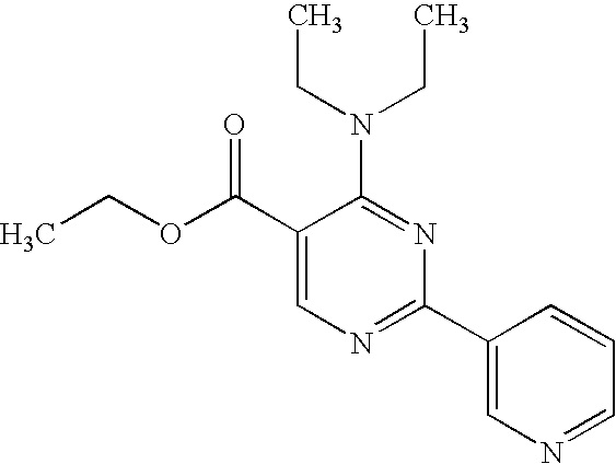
C1(C(OCC)=O)=CN=C(C2=CN=CC=C2)N=C1N(CC)CC
